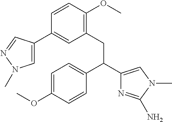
C1=C(OC)C=CC(C(C2=CN(C)C(N)=N2)CC2=C(OC)C=CC(C3=CN(C)N=C3)=C2)=C1
